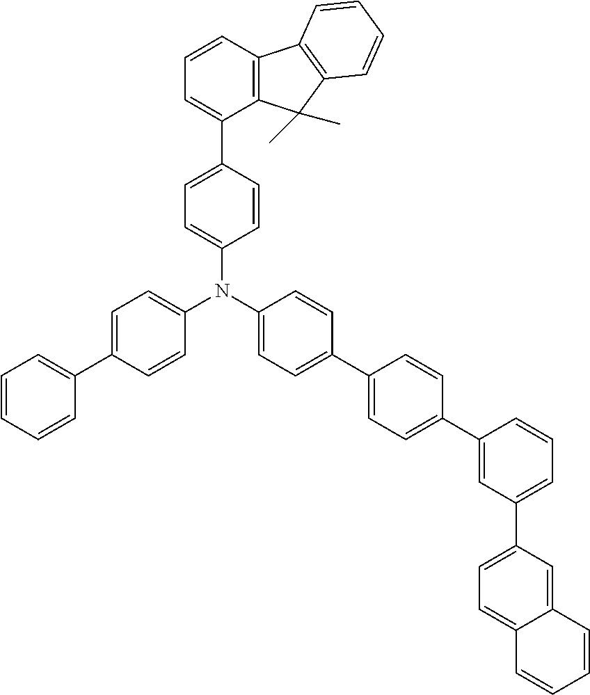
C1=C(C2=CC=CC3=C2C(C)(C)C2=C3C=CC=C2)C=CC(N(C2=CC=C(C3=CC=CC=C3)C=C2)C2=CC=C(C3=CC=C(C4=CC(C5=CC=C6C(=C5)C=CC=C6)=CC=C4)C=C3)C=C2)=C1
